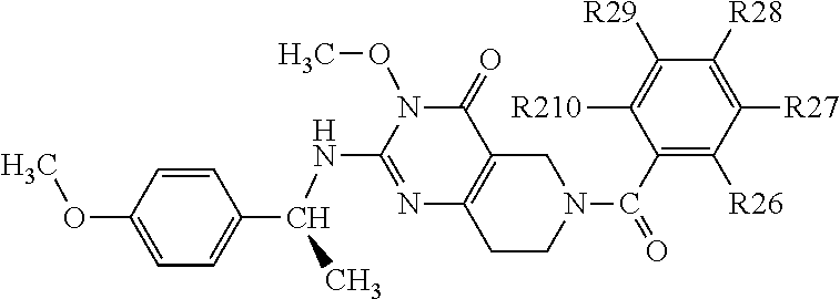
C1=C(OC)C=CC(C(NC2=NC3=C(C(=O)N2OC)CN(C(=O)C2=C([R26])C([R27])=C([R28])C([R29])=C2[R210])CC3)C)=C1
